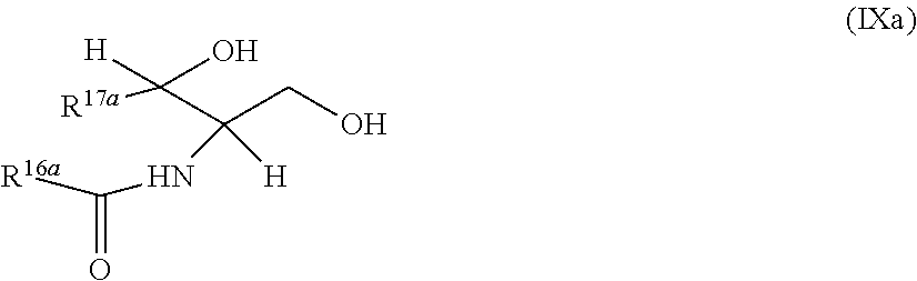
C(CO)(C([H])(O)[R17a])([H])NC([R16a])=O
